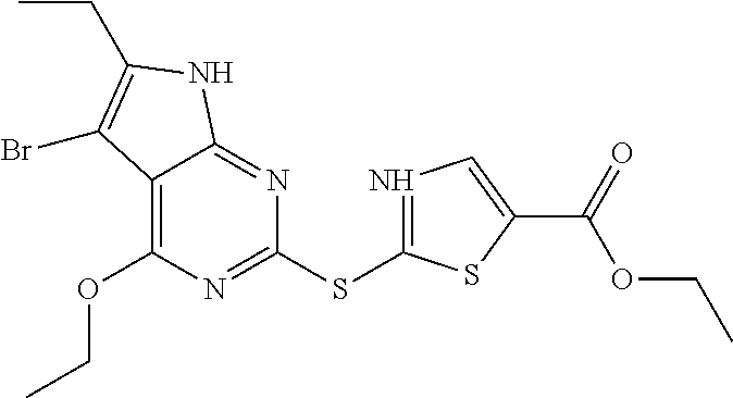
C12=C(OCC)N=C(SC3=NC=C(C(=O)OCC)S3)N=C1NC(CC)=C2Br
